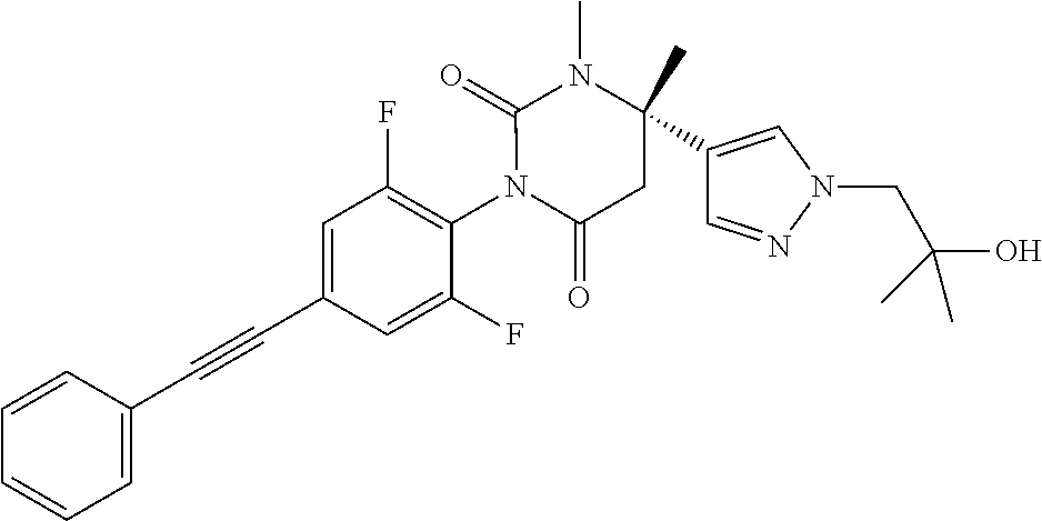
C1=CC(C#CC2=CC(F)=C(N3C(=O)CC(C4=CN(CC(O)(C)C)N=C4)(C)N(C)C3=O)C(F)=C2)=CC=C1
